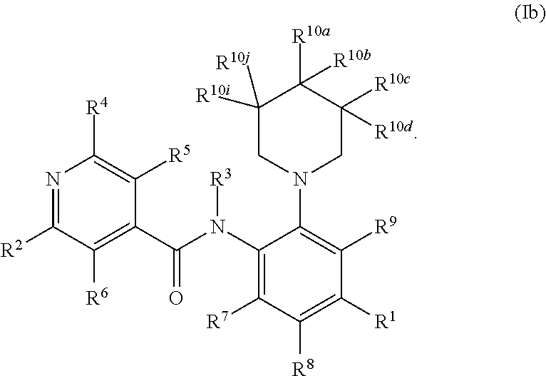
N1=C([R2])C([R6])=C(C(N([R3])C2=C([R7])C([R8])=C([R1])C([R9])=C2N2CC([R10c])([R10d])C([R10a])([R10b])C([R10j])([R10i])C2)=O)C([R5])=C1[R4]
